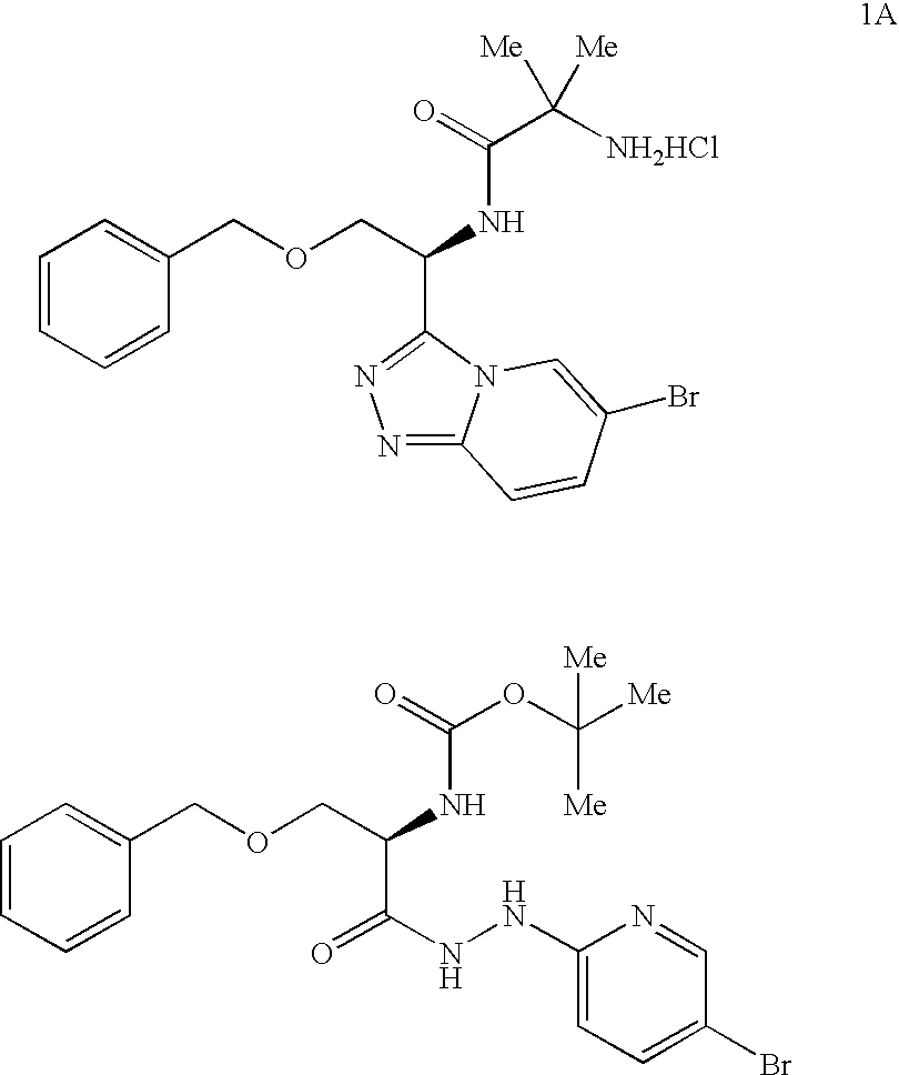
C1=CC=CC(COCC(NC(C([NH2HCl])([Me])[Me])=O)C2=NN=C3N2C=C(Br)C=C3)=C1.C1=CC=CC(COCC(NC(OC([Me])([Me])[Me])=O)C(NNC2=CC=C(Br)C=N2)=O)=C1
